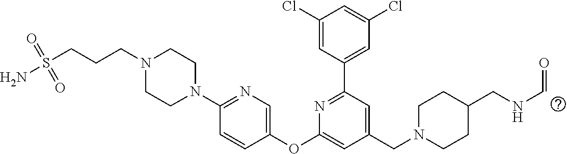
C1(Cl)=CC(C2=NC(OC3=CN=C(N4CCN(CCCS(=O)(=O)N)CC4)C=C3)=CC(CN3CCC(CNC=O)CC3)=C2)=CC(Cl)=C1
